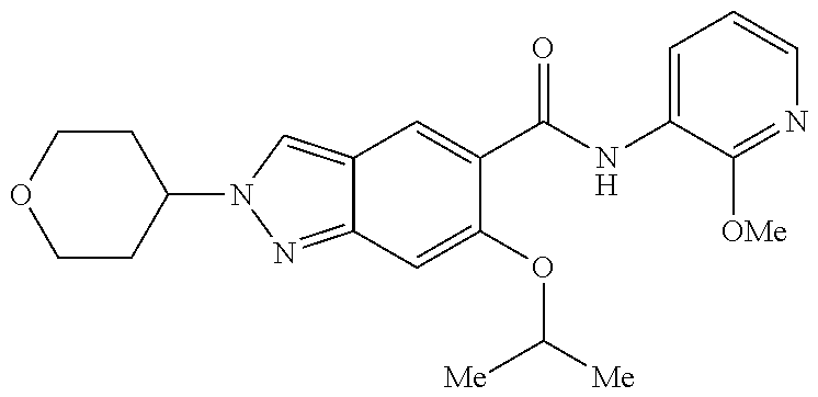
C12=CN(C3CCOCC3)N=C1C=C(OC([Me])[Me])C(C(NC1=CC=CN=C1[OMe])=O)=C2
